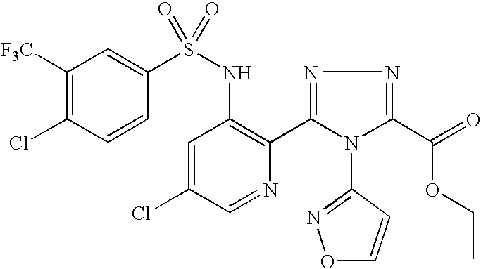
C1([F3C])=C(Cl)C=CC(S(NC2=C(C3=NN=C(C(=O)OCC)N3C3=NOC=C3)N=CC(Cl)=C2)(=O)=O)=C1
